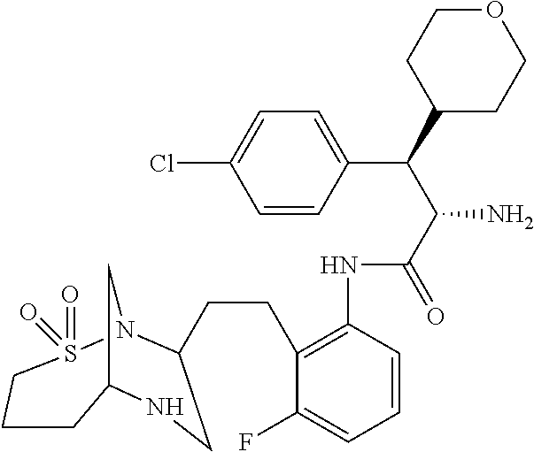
C12CN(S(=O)(=O)CCC1)C(CCC1=C(NC(C(C(C3CCOCC3)C3=CC=C(Cl)C=C3)N)=O)C=CC=C1F)CN2
